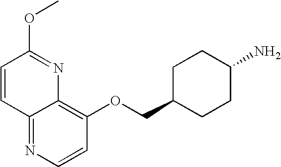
O(CC1CCC(N)CC1)C1=C2C(=NC=C1)C=CC(OC)=N2
